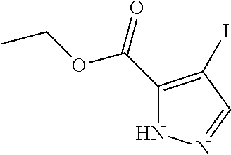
C1(C(=O)OCC)=C(I)C=NN1
